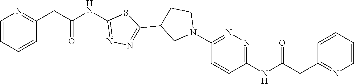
C1=CC=CC(CC(NC2=NN=C(C3CN(C4=NN=C(NC(CC5=NC=CC=C5)=O)C=C4)CC3)S2)=O)=N1
